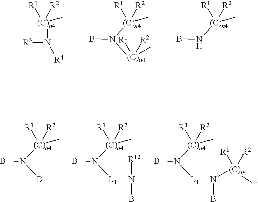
[(C)n4](N([R3])[R4])(C)([R1])[R2].[(C)n4](C)([R1])([R2])N([(C)n4](C)([R1])[R2])B.[(C)n4](C)([R1])([R2])NB.[(C)n4](C)([R1])([R2])N([L1]N(B)[(C)n4](C)([R1])[R2])B.[(C)n4](C)([R1])([R2])N(B)B.[(C)n4](C)([R1])([R2])N([L1]N([R12])B)B
